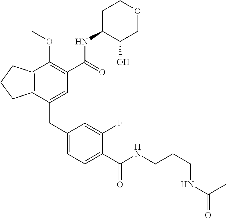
C12=C(CCC1)C(OC)=C(C(NC1C(O)COCC1)=O)C=C2CC1=CC=C(C(NCCCNC(=O)C)=O)C(F)=C1
